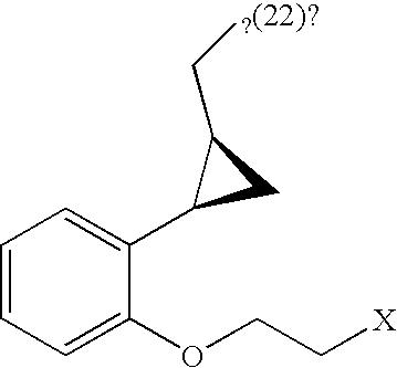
C1=CC=C(OCC[X])C(C2CC2C[?(22)?])=C1
